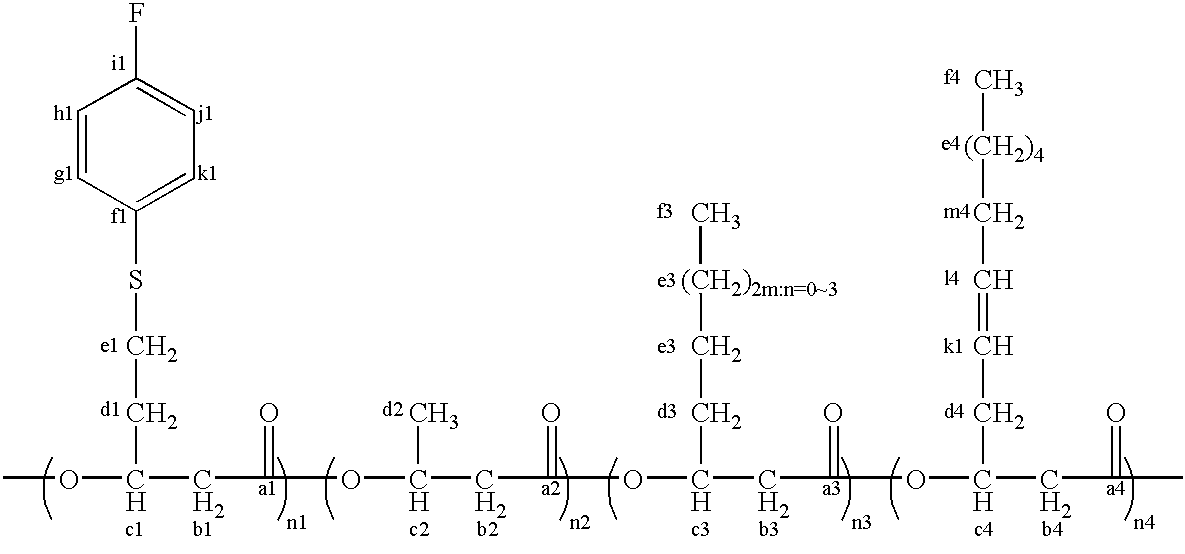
COC(CC(=O)OC(CC(=O)OC(CC(=O)OC(CC(=O)C)CC=CC[(CH2)4]C)CC[(CH2)2m:n=0~3]C)C)CCSC1=CC=C(F)C=C1
